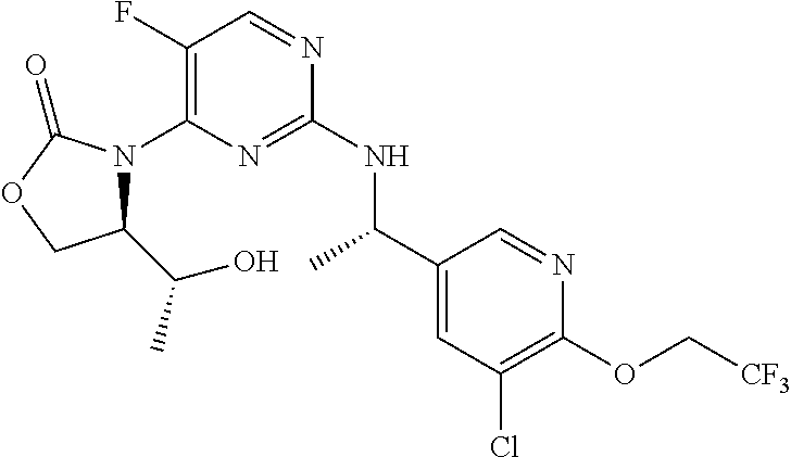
C1(F)=C(N2C(C(C)O)COC2=O)N=C(NC(C2=CC(Cl)=C(OC[CF3])N=C2)C)N=C1
